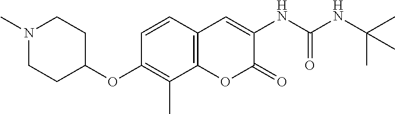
N(C(NC1=CC2=C(OC1=O)C(C)=C(OC1CCN(C)CC1)C=C2)=O)C(C)(C)C
